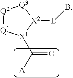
[Q2]1[Q1][X1](C(=O)[A])[X2]([L]B)[Q3]1
